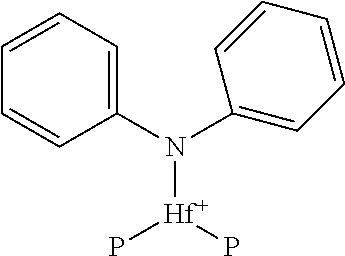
C1(N([Hf](P)P)C2=CC=CC=C2)=CC=CC=C1
